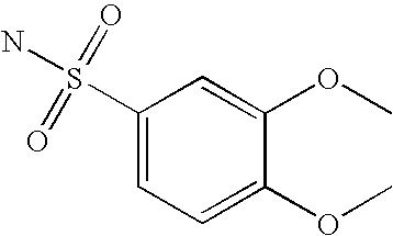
C1(S(N)(=O)=O)=CC=C(OC)C(OC)=C1
